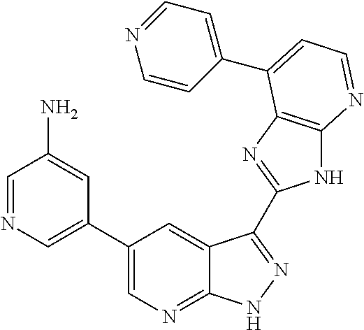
C1=NC=C(C2=CN=C3C(=C2)C(C2=NC4=C(N2)N=CC=C4C2=CC=NC=C2)=NN3)C=C1N
